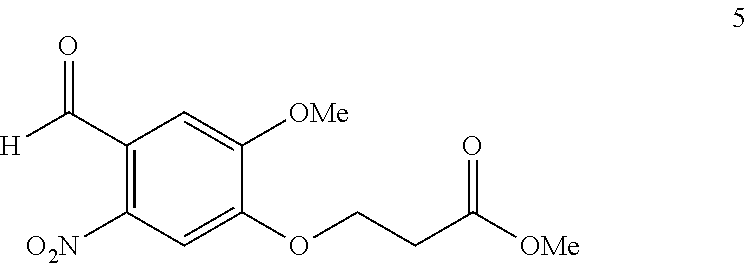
[H]C(C1=C([O2N])C=C(OCCC([OMe])=O)C([OMe])=C1)=O
